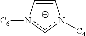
C1=Cn([C6])cn1[C4]
